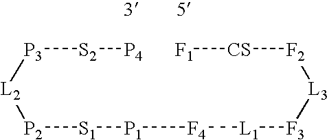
[L2]([P3][S2][P4])[P2][S1][P1][F4][L1][F3][L3][F2][CS][F1]
